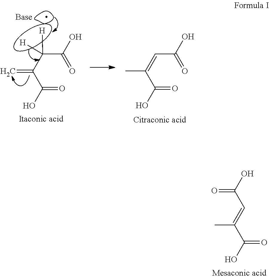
O=C(O)C=C(C)C(O)=O.C(C(O)=O)(C(C(O)=O)=C)([H])[H].C(C=C(C(=O)O)C)(=O)O
